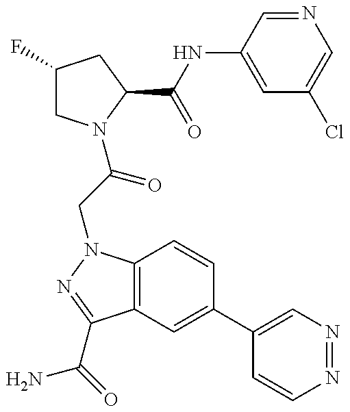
C1(F)CN(C(CN2C3=C(C(C(=O)N)=N2)C=C(C2=CN=NC=C2)C=C3)=O)C(C(NC2=CC(Cl)=CN=C2)=O)C1
